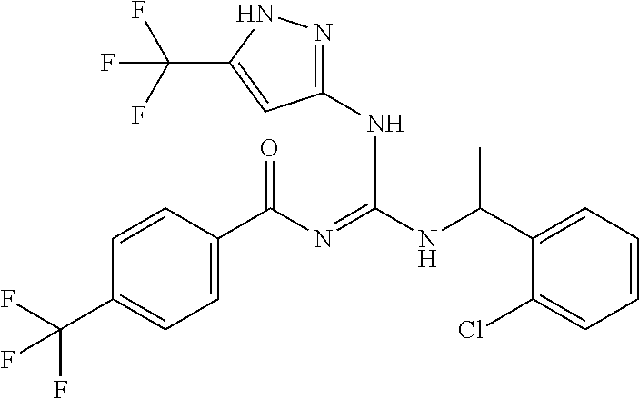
C1=CC(C(N=C(NC(C2=CC=CC=C2Cl)C)NC2=NNC(C(F)(F)F)=C2)=O)=CC=C1C(F)(F)F
